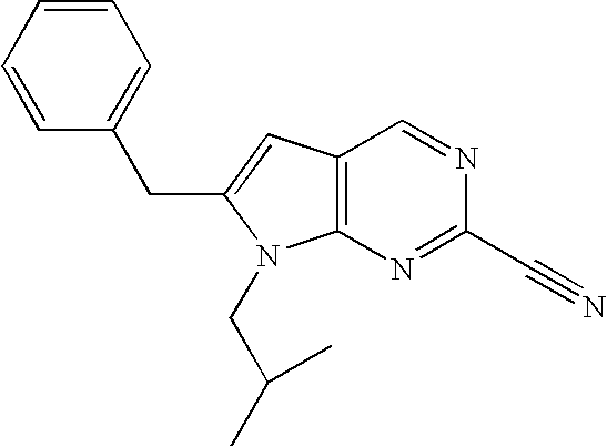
C1=CC(CC2=CC3=C(N=C(C#N)N=C3)N2CC(C)C)=CC=C1
